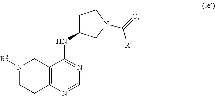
N1([R2])CCC2=C(C1)C(NC1CCN(C(=O)[R4])C1)=NC=N2
